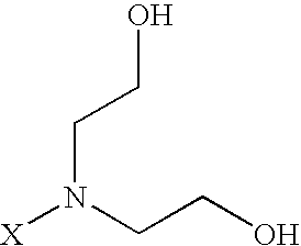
[X]N(CCO)CCO
